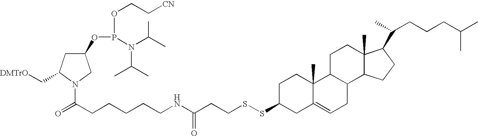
C(CNC(CCSSC1CC2=CCC3C(C2(C)CC1)CCC1(C)C3CCC1C(CCCC(C)C)C)=O)CCCC(=O)N1CC(OP(OCC[CN])N(C(C)C)C(C)C)CC1C[DMTrO]
